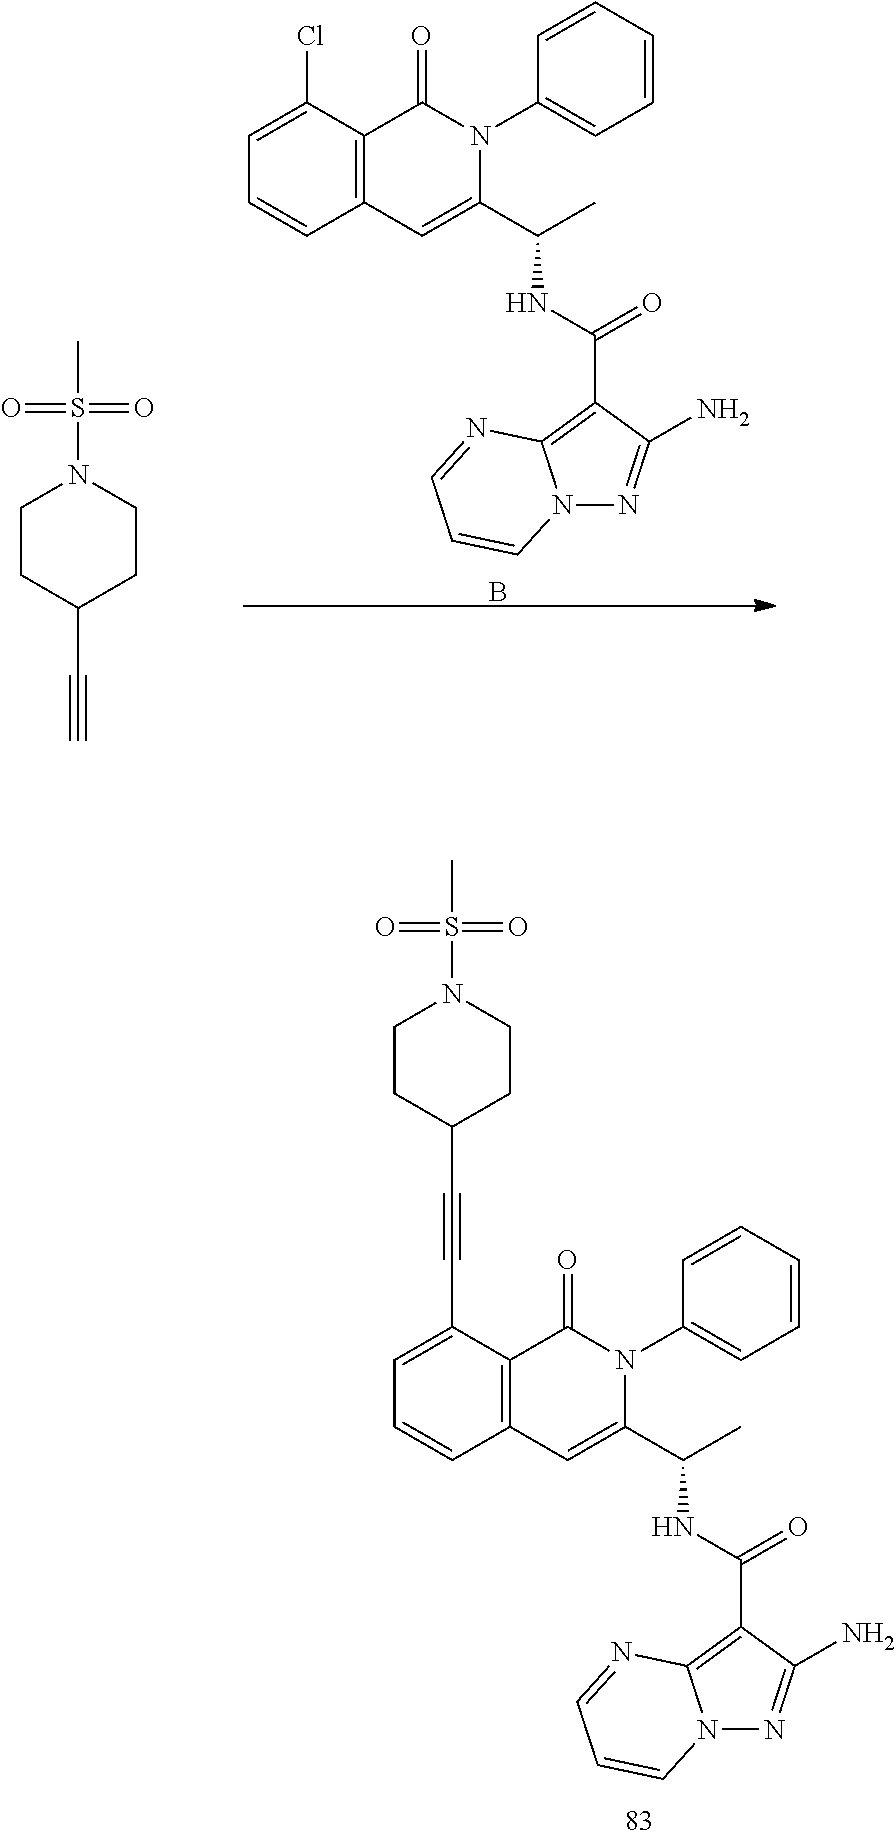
C1=C(Cl)C2=C(C=C1)C=C(C(C)NC(=O)C1=C3N(N=C1N)C=CC=N3)N(C1=CC=CC=C1)C2=O.B.C1(C#C)CCN(S(=O)(=O)C)CC1.C1=C(C#CC2CCN(S(=O)(=O)C)CC2)C2=C(C=C1)C=C(C(C)NC(=O)C1=C3N(N=C1N)C=CC=N3)N(C1=CC=CC=C1)C2=O
